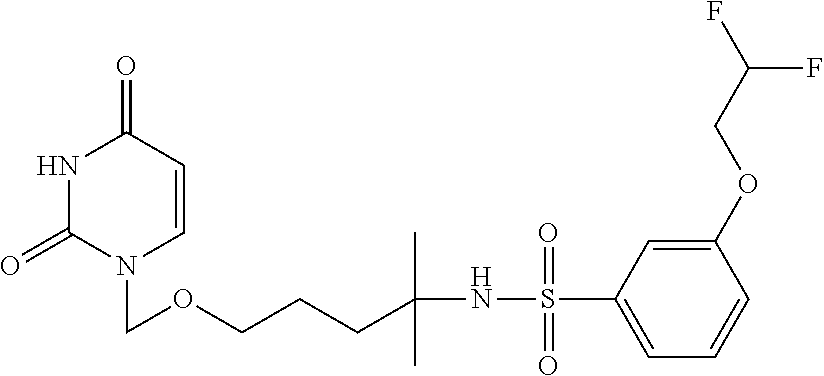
N1C(=O)N(COCCCC(NS(C2=CC=CC(OCC(F)F)=C2)(=O)=O)(C)C)C=CC1=O
